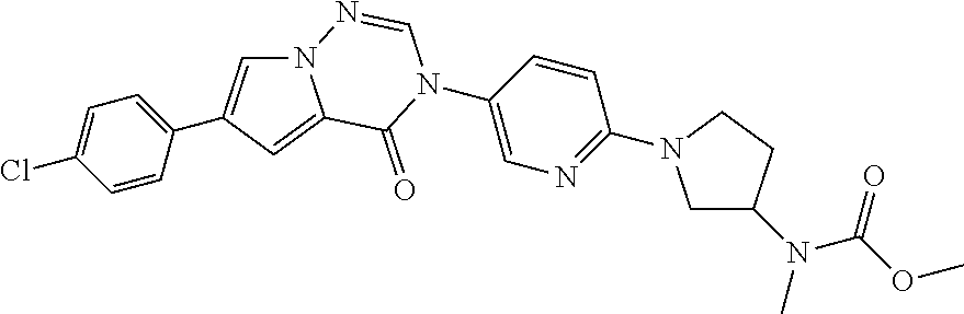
C1(Cl)=CC=C(C2=CN3C(=C2)C(=O)N(C2=CN=C(N4CC(N(C(OC)=O)C)CC4)C=C2)C=N3)C=C1
